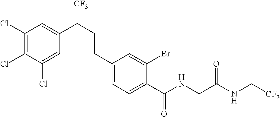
C1(Cl)=C(Cl)C(Cl)=CC(C(C=CC2=CC=C(C(NCC(=O)NC[CF3])=O)C(Br)=C2)[CF3])=C1
